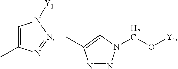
C1=C(C)N=NN1[Y1].N1=NN(CO[Y1])C=C1C
